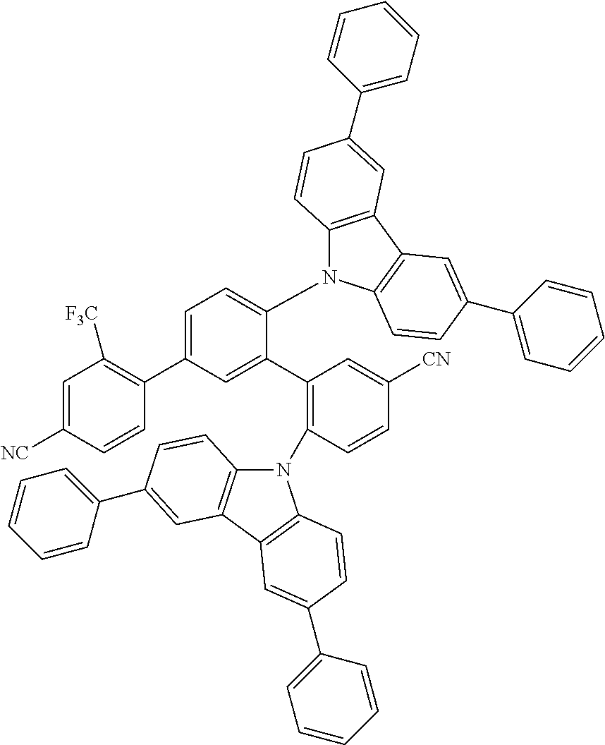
N1(C2=C(C3=CC(C4=C([F3C])C=C([NC])C=C4)=CC=C3N3C4=C(C5=C3C=CC(C3=CC=CC=C3)=C5)C=C(C3=CC=CC=C3)C=C4)C=C([CN])C=C2)C2=C(C3=C1C=CC(C1=CC=CC=C1)=C3)C=C(C1=CC=CC=C1)C=C2
